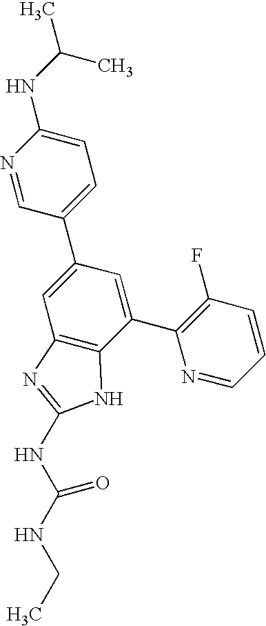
N1=CC(C2=CC3=C(C(C4=C(F)C=CC=N4)=C2)NC(NC(NCC)=O)=N3)=CC=C1NC(C)C
